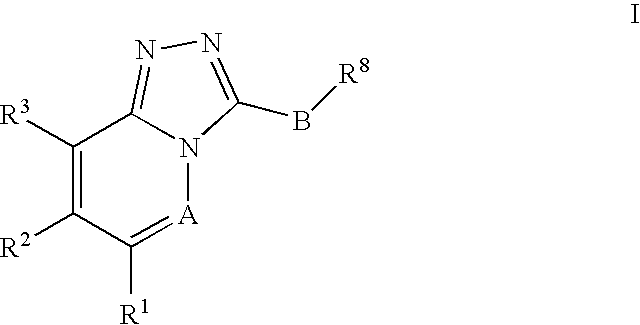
[R2]C1=C([R3])C2=NN=C(B[R8])N2[A]=C1[R1]
